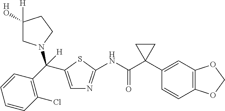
N(C(C1(C2=CC3=C(C=C2)OCO3)CC1)=O)C1=NC=C(C(C2=C(Cl)C=CC=C2)(N2CC([HO])([H])CC2)[H])S1
